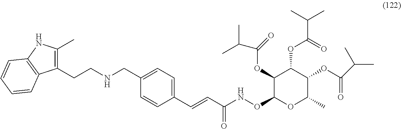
C1(C)=C(CCNCC2=CC=C(C=CC(NOC3OC(C)C(OC(=O)C(C)C)C(OC(C(C)C)=O)C3OC(C(C)C)=O)=O)C=C2)C2=C(N1)C=CC=C2
